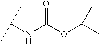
N(C(OC(C)C)=O)C(C)C
